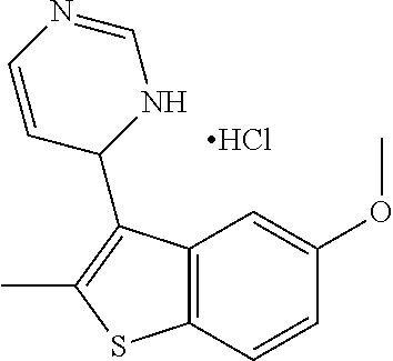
C12=C(C=CC(OC)=C1)SC(C)=C2C1NC=NC=C1.Cl
